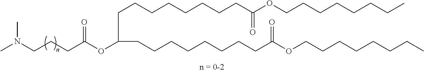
C(CC(OC(CCCCCCCCC(OCCCCCCCC)=O)CCCCCCCCC(OCCCCCCCC)=O)=O)CN(C)C
